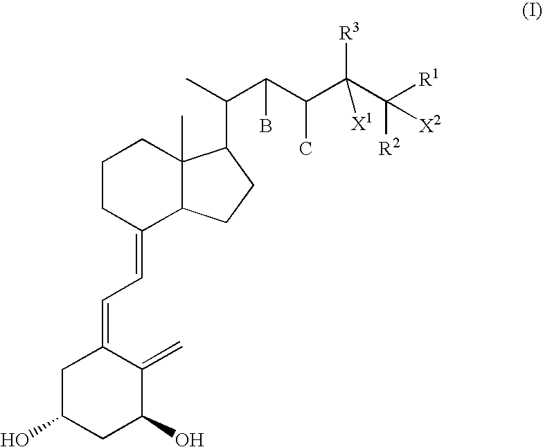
C1CC(=CC=C2CC(O)CC(O)C2=C)C2C(C)(C1)C(C(C)C(C(C(C([R1])([X2])[R2])([R3])[X1])C)B)CC2
